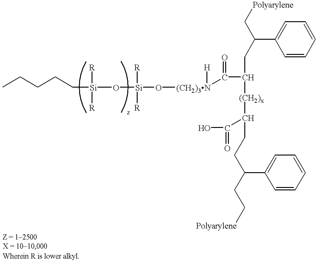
CCCCC[Si](O[Si]([R])([R])O[(CH2)3N]([H])C(C(CC(C1=CC=CC=C1)C[Polyarylene])[(CH2)x]C(CCC(C1=CC=CC=C1)CC[Polyarylene])C(O)=O)=O)([R])[R]
